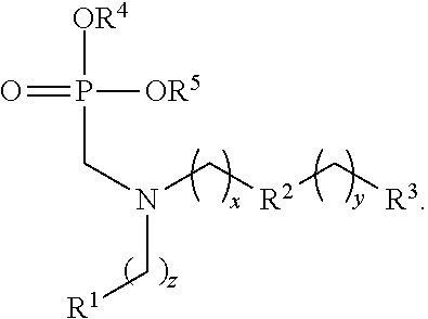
C(N(C[R2]C[R3])C[R1])P([OR4])([OR5])=O
